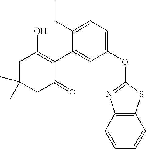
C1C(C)(C)CC(=O)C(C2=CC(OC3=NC4=C(S3)C=CC=C4)=CC=C2CC)=C1O
